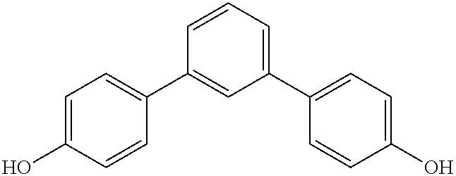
C1=C(O)C=CC(C2=CC(C3=CC=C(O)C=C3)=CC=C2)=C1
